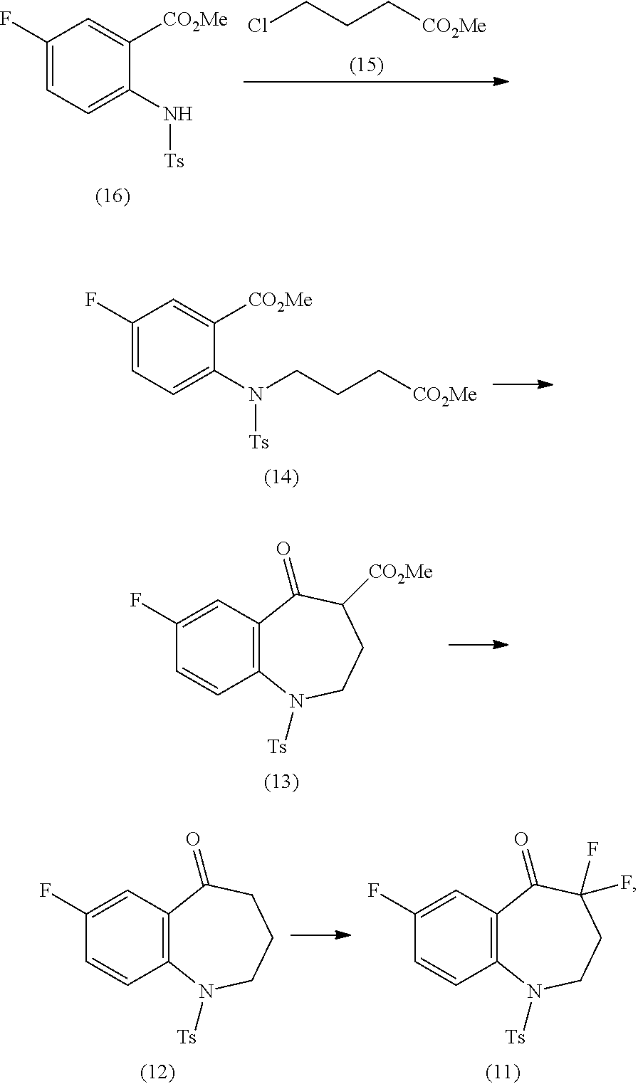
ClCCC[CO2Me].C1(F)=CC=C(N[Ts])C([CO2Me])=C1.C1(F)=CC=C(N([Ts])CCC[CO2Me])C([CO2Me])=C1.C1=C(F)C=CC2=C1C(=O)C([CO2Me])CCN2[Ts].C1=C(F)C=CC2=C1C(=O)CCCN2[Ts].C1=C(F)C=CC2=C1C(=O)C(F)(F)CCN2[Ts]
